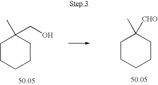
C1CCCCC1(C)[CHO].C1CCCCC1(C)CO
